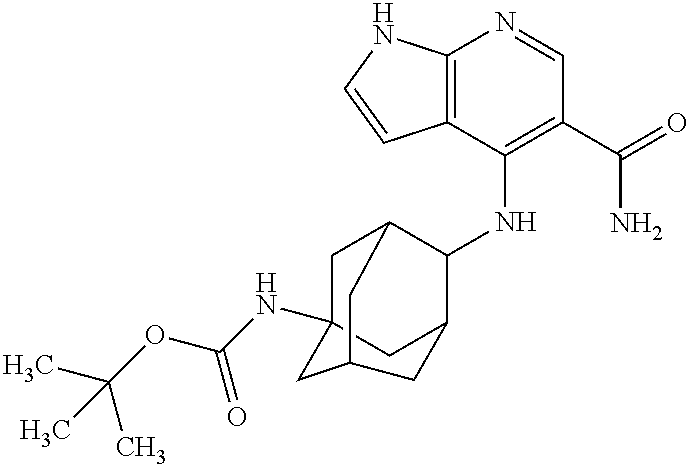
C12=C(C(NC3C4CC5(NC(OC(C)(C)C)=O)CC3CC(C5)C4)=C(C(=O)N)C=N1)C=CN2
